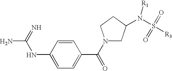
C1(NC(=N)N)=CC=C(C(=O)N2CC(N(S([R3])(=O)=O)[R1])CC2)C=C1
